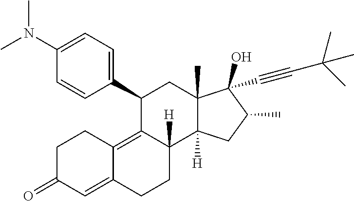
C1(C2=CC=C(N(C)C)C=C2)C2=C3C(=CC(=O)CC3)CCC2([H])C2([H])C(C)(C1)C(C#CC(C)(C)C)(O)C(C)C2
